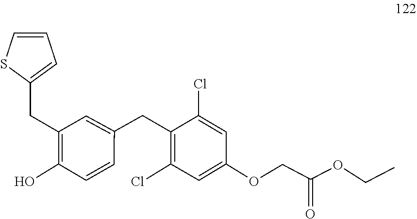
C(C(=O)OCC)OC1=CC(Cl)=C(CC2=CC(CC3=CC=CS3)=C(O)C=C2)C(Cl)=C1
